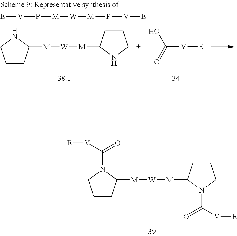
C1CC([M][W][M]C2CCCN2C([V][E])=O)N(C(=O)[V][E])C1.[E][V]P[M][W][M]P[V][E].C1CC([M][W][M]C2CCCN2)NC1.[V](C(=O)O)[E]
